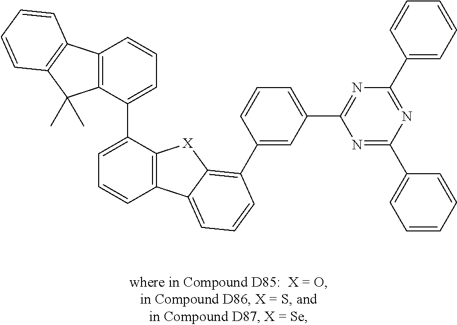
C12=C(C(C3=CC=CC4=C3[X]C3=C(C5=CC(C6=NC(C7=CC=CC=C7)=NC(C7=CC=CC=C7)=N6)=CC=C5)C=CC=C43)=CC=C1)C(C)(C)C1=C2C=CC=C1
